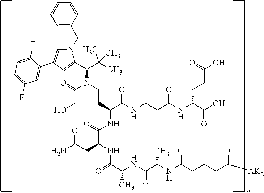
C(CO)(N(CCC(C(NCCC(NC(C(O)=O)CCC(=O)O)=O)=O)NC(=O)C(CC(=O)N)NC(=O)C(NC(C(C)NC(=O)CCCC([AK2])=O)=O)C)C(C(C)(C)C)C1=CC(C2=CC(F)=CC=C2F)=CN1CC1=CC=CC=C1)=O
